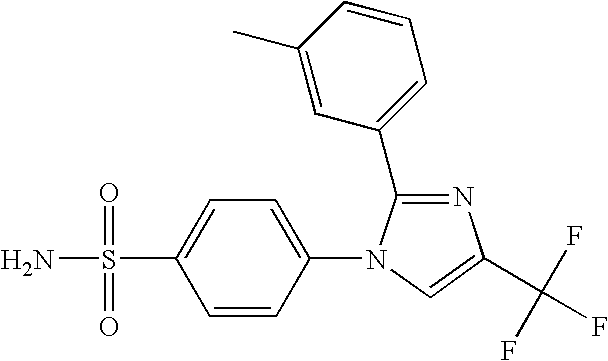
C1=C(C(F)(F)F)N=C(C2=CC=CC(C)=C2)N1C1=CC=C(S(N)(=O)=O)C=C1
